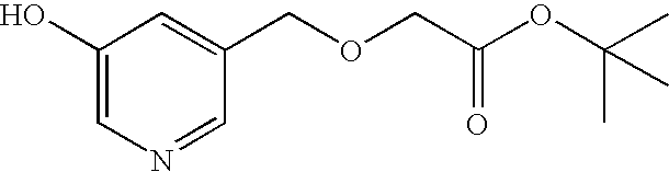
C1(O)=CN=CC(COCC(OC(C)(C)C)=O)=C1
